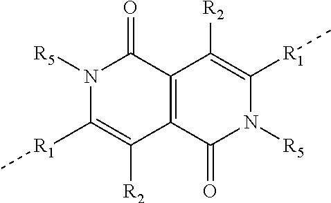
C12=C(C(=O)N([R5])C([R1]C)=C1[R2])C([R2])=C([R1]C)N([R5])C2=O
